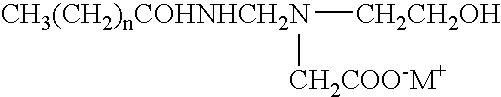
[CH3(CH2)nCOHNHCH2N]([CH2CH2OH])[CH2COO-M+]
